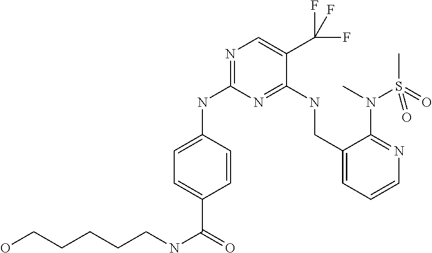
C1=CC(NC2=NC=C(C(F)(F)F)C(NCC3=CC=CN=C3N(C)S(=O)(C)=O)=N2)=CC=C1C(=O)NCCCCCO
